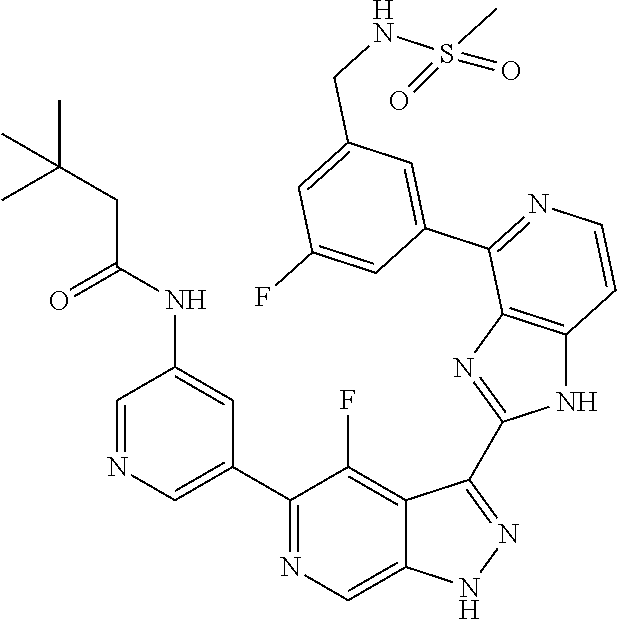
C1=NC=C(C2=NC=C3C(=C2F)C(C2=NC4=C(N2)C=CN=C4C2=CC(CNS(C)(=O)=O)=CC(F)=C2)=NN3)C=C1NC(CC(C)(C)C)=O
